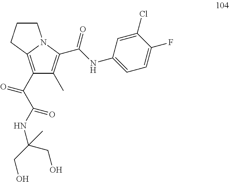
C1(C(=O)C(=O)NC(CO)(CO)C)=C2N(C(C(NC3=CC=C(F)C(Cl)=C3)=O)=C1C)CCC2
